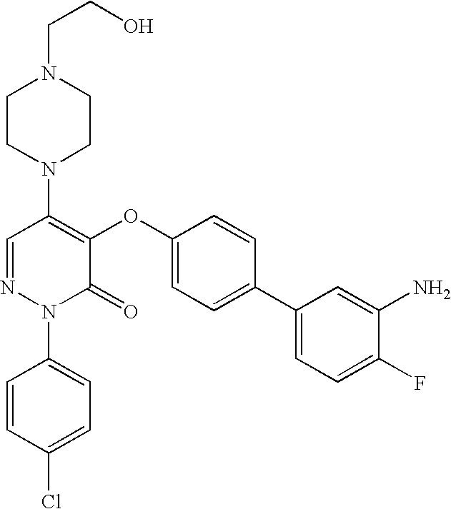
N1(C2=C(OC3=CC=C(C4=CC=C(F)C(N)=C4)C=C3)C(=O)N(C3=CC=C(Cl)C=C3)N=C2)CCN(CCO)CC1
